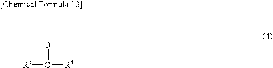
[Rc]C([Rd])=O
